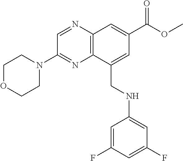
C1=NC2=C(N=C1N1CCOCC1)C(CNC1=CC(F)=CC(F)=C1)=CC(C(OC)=O)=C2
